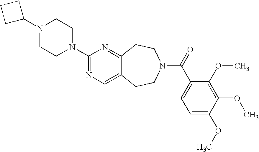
C1C(N2CCN(C3=NC=C4C(=N3)CCN(C(=O)C3=CC=C(OC)C(OC)=C3OC)CC4)CC2)CC1
